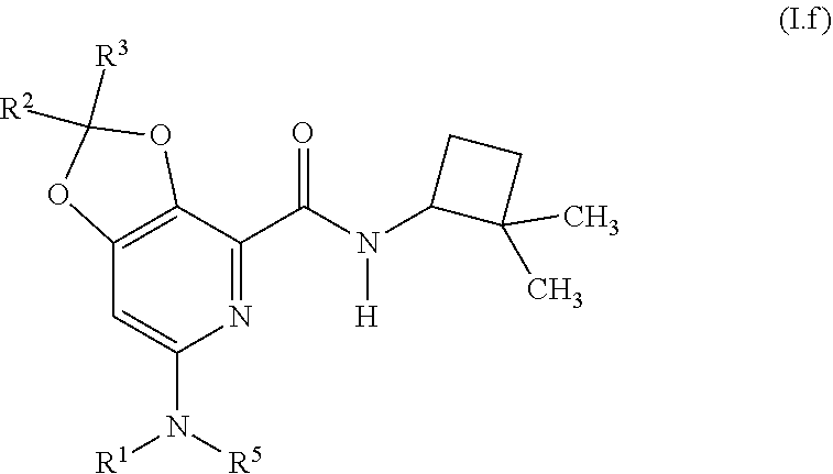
N1=C(C(N(C2C(C)(C)CC2)[H])=O)C2=C(C=C1N([R5])[R1])OC([R3])([R2])O2
